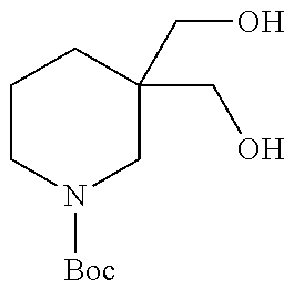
C1CN([Boc])CC(CO)(CO)C1
